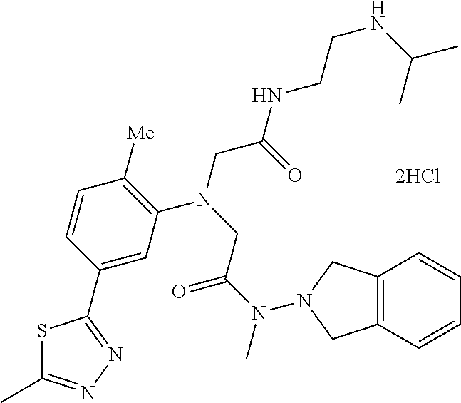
[2HCl].C1=C(C2=NN=C(C)S2)C=CC([Me])=C1N(CC(NCCNC(C)C)=O)CC(N(C)N1CC2=C(C=CC=C2)C1)=O
